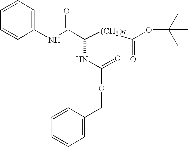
N(C(C([(CH2)n]C(=O)OC(C)(C)C)NC(=O)OCC1=CC=CC=C1)=O)C1=CC=CC=C1
